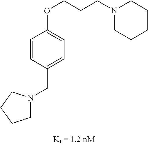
C(C1=CC=C(OCCCN2CCCCC2)C=C1)N1CCCC1
